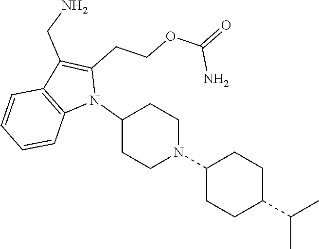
N1(C2CCN(C3CCC(C(C)C)CC3)CC2)C(CCOC(=O)N)=C(CN)C2=C1C=CC=C2
